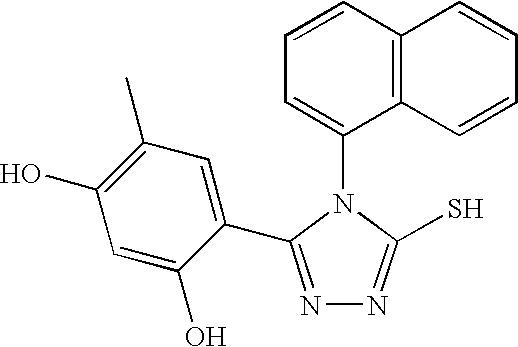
C1=CC2=C(C(N3C(S)=NN=C3C3=CC(C)=C(O)C=C3O)=C1)C=CC=C2
